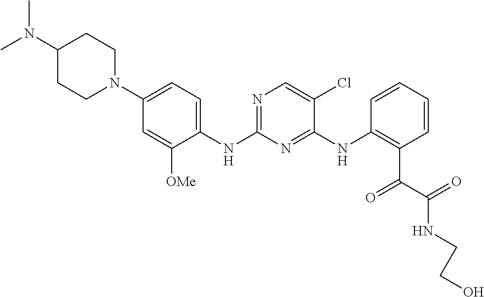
C1(N(C)C)CCN(C2=CC=C(NC3=NC=C(Cl)C(NC4=C(C(=O)C(=O)NCCO)C=CC=C4)=N3)C([OMe])=C2)CC1
